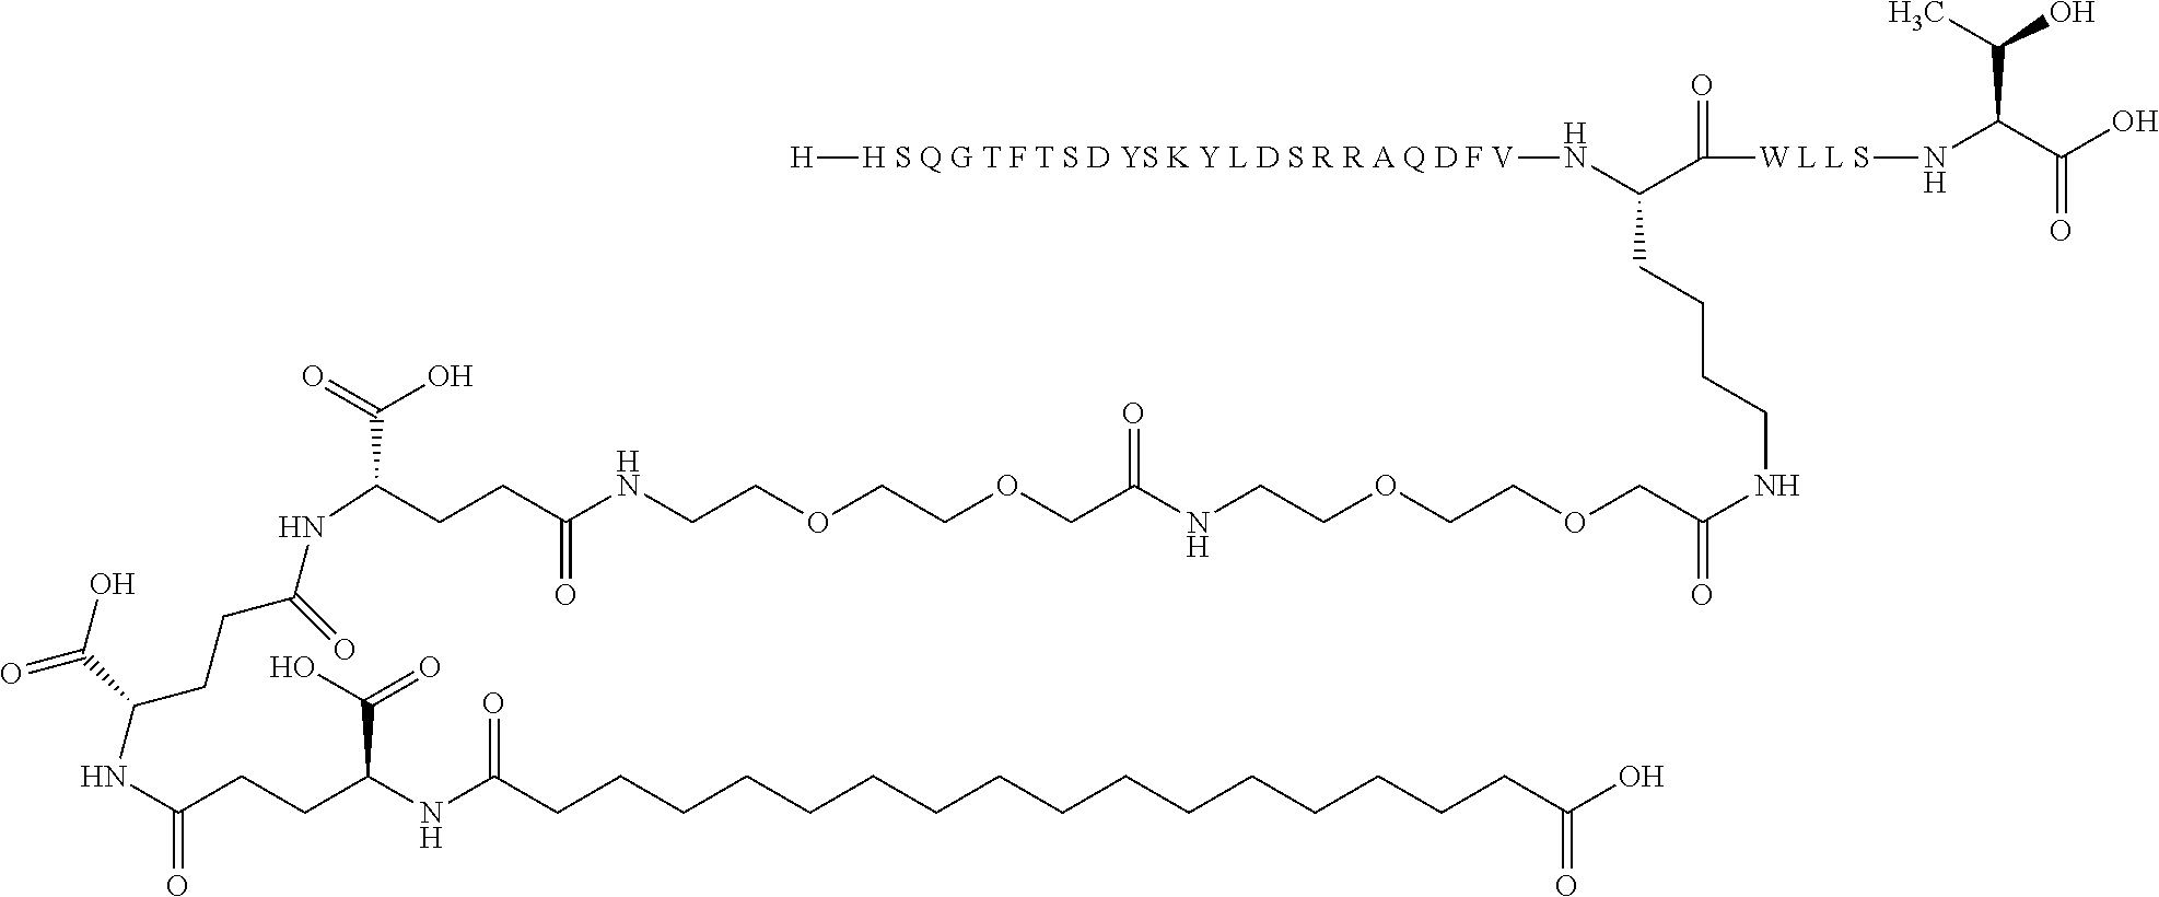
C(C(O)=O)(NC(CCC(NC(=O)CCC(NC(CCCCCCCCCCCCCCCCC(O)=O)=O)C(O)=O)C(O)=O)=O)CCC(NCCOCCOCC(NCCOCCOCC(NCCCCC(N[H S Q G T F T S D YS K Y L D S R R A Q D F V][H])C([W L L S]NC(C(O)=O)C(O)C)=O)=O)=O)=O
